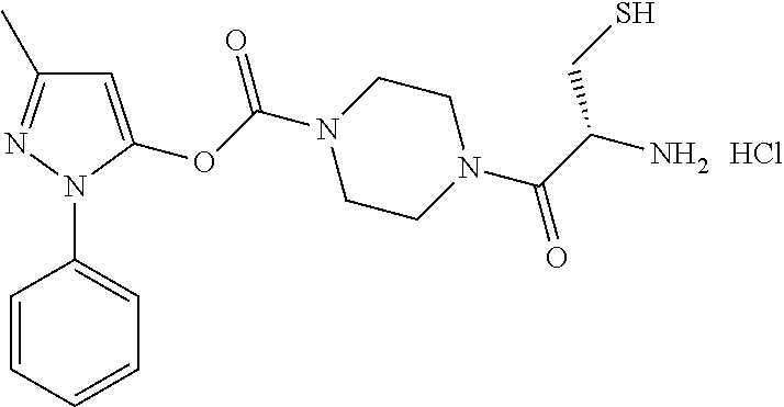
C1=C(OC(N2CCN(C(C(N)CS)=O)CC2)=O)N(C2=CC=CC=C2)N=C1C.Cl
